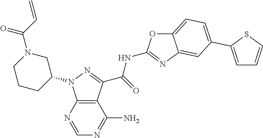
C1CC(N2C3=C(C(C(=O)NC4=NC5=CC(C6=CC=CS6)=CC=C5O4)=N2)C(N)=NC=N3)CN(C(C=C)=O)C1
